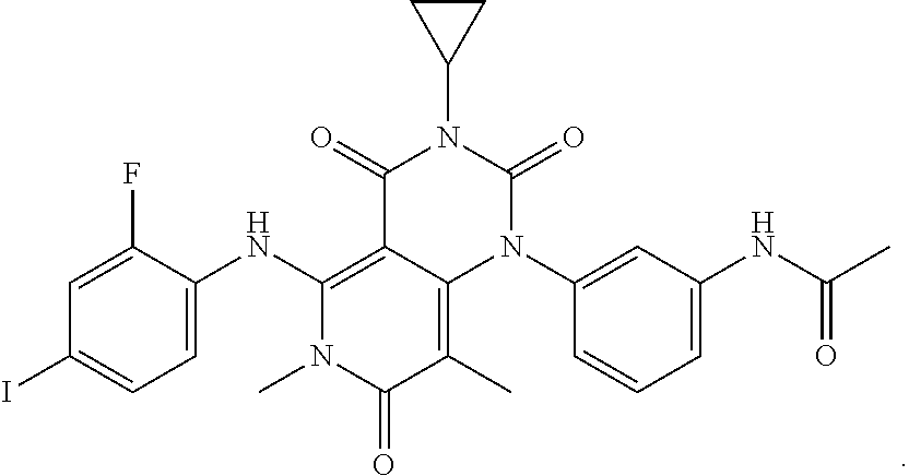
C1=C(NC2=C3C(=C(C)C(=O)N2C)N(C2=CC(NC(=O)C)=CC=C2)C(=O)N(C2CC2)C3=O)C(F)=CC(I)=C1
